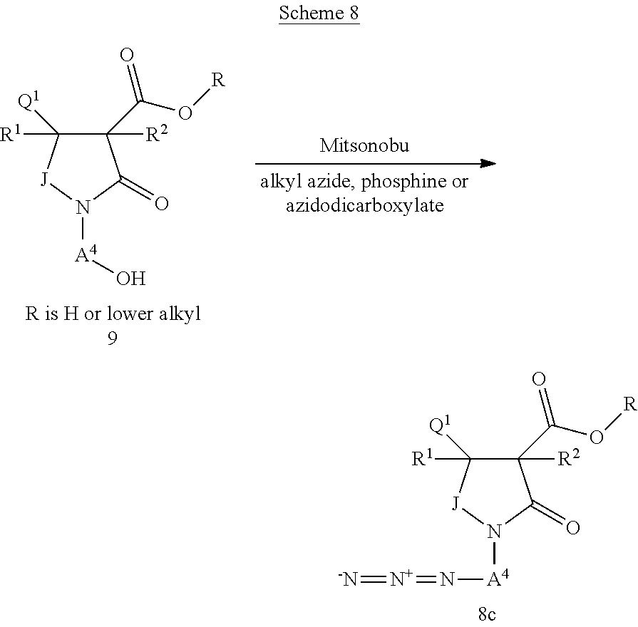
C1(C(O[R])=O)([R2])C([R1])([Q1])[J]N([A4]N=[N+]=[-N])C1=O.C1(C(O[R])=O)([R2])C([R1])([Q1])[J]N([A4]O)C1=O
